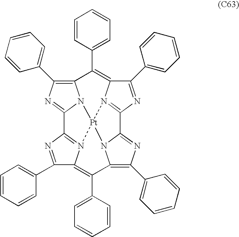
C12=C(C3=CC=CC=C3)N=C3N1[Pt]14N5=C(N=C(C6=CC=CC=C6)C5=C2C2=CC=CC=C2)C2=NC(C5=CC=CC=C5)=C(N21)C(C1=CC=CC=C1)=C1C(C2=CC=CC=C2)=NC3=N14
